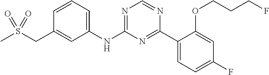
C1(NC2=NC=NC(C3=CC=C(F)C=C3OCCCF)=N2)=CC=CC(CS(C)(=O)=O)=C1
